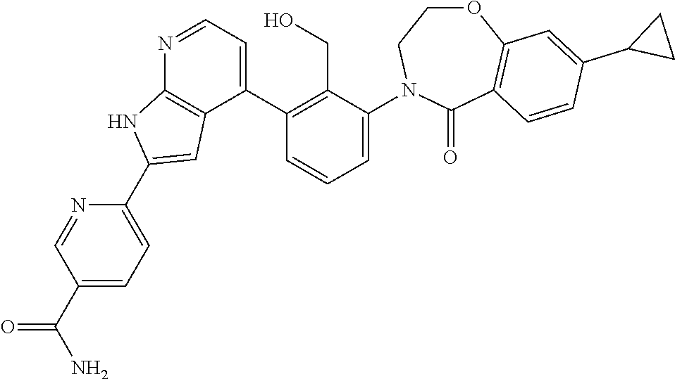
N1=CC=C(C2=C(CO)C(N3CCOC4=C(C3=O)C=CC(C3CC3)=C4)=CC=C2)C2=C1NC(C1=CC=C(C(=O)N)C=N1)=C2
